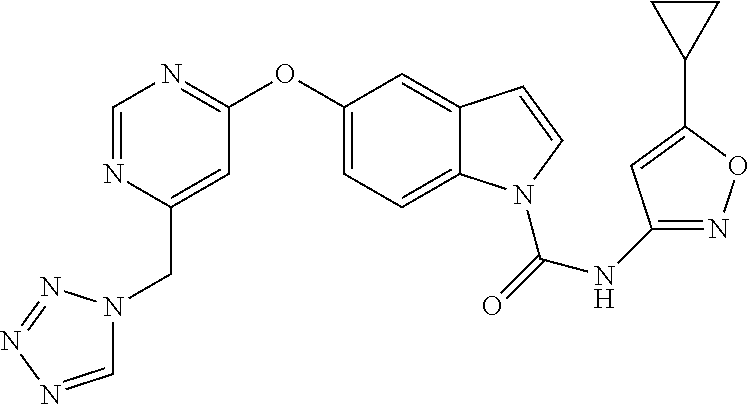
C1=NC(CN2C=NN=N2)=CC(OC2=CC=C3C(=C2)C=CN3C(=O)NC2=NOC(C3CC3)=C2)=N1
